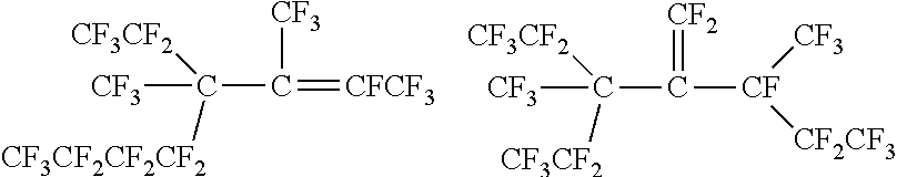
[CF3]C(C(=[CFCF3])[CF3])([CF3CF2])[CF3CF2CF2CF2].[CF3]C(C([CF]([CF3])[CF2CF3])=[CF2])([CF3CF2])[CF3CF2]
